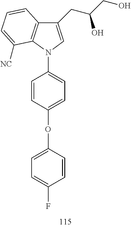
C1=CC(OC2=CC=C(F)C=C2)=CC=C1N1C=C(CC(CO)O)C2=C1C([NC])=CC=C2
